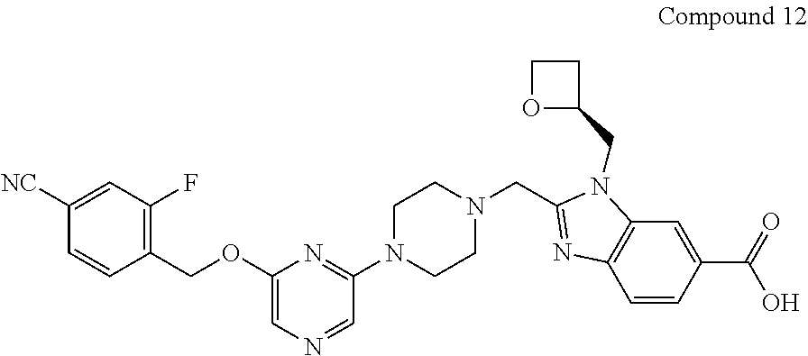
C1([NC])=CC(F)=C(COC2=CN=CC(N3CCN(CC4=NC5=C(N4CC4CCO4)C=C(C(=O)O)C=C5)CC3)=N2)C=C1
